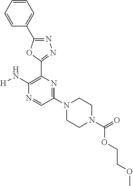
C1(N2CCN(C(=O)OCCOC)CC2)=NC(C2=NN=C(C3=CC=CC=C3)O2)=C(N[H])N=C1
